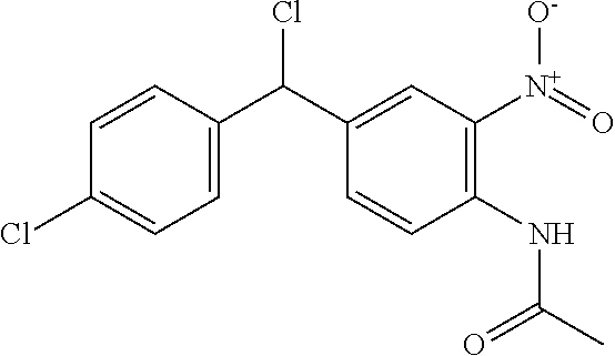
ClC(C1=CC([N+](=O)[O-])=C(NC(C)=O)C=C1)C1=CC=C(Cl)C=C1
